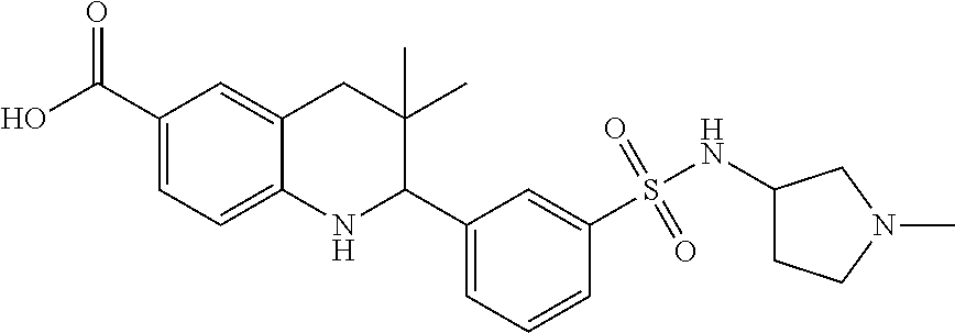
OC(C1=CC=C2C(=C1)CC(C)(C)C(C1=CC=CC(S(NC3CCN(C)C3)(=O)=O)=C1)N2)=O
